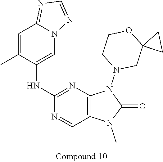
C1=C(C)C(NC2=NC3=C(C=N2)N(C)C(=O)N3N2CC3(OCC2)CC3)=CN2C1=NC=N2
